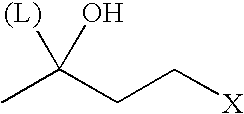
CC(CC[X])(O)[(L)]
